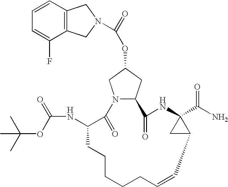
C12=C(C=CC=C1F)CN(C(=O)OC1CN3C(C1)C(=O)NC1(C(N)=O)CC1C=CCCCCCC(NC(=O)OC(C)(C)C)C3=O)C2
